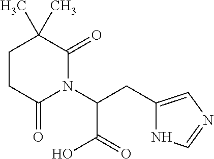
C1CC(C)(C)C(=O)N(C(CC2=CN=CN2)C(O)=O)C1=O
